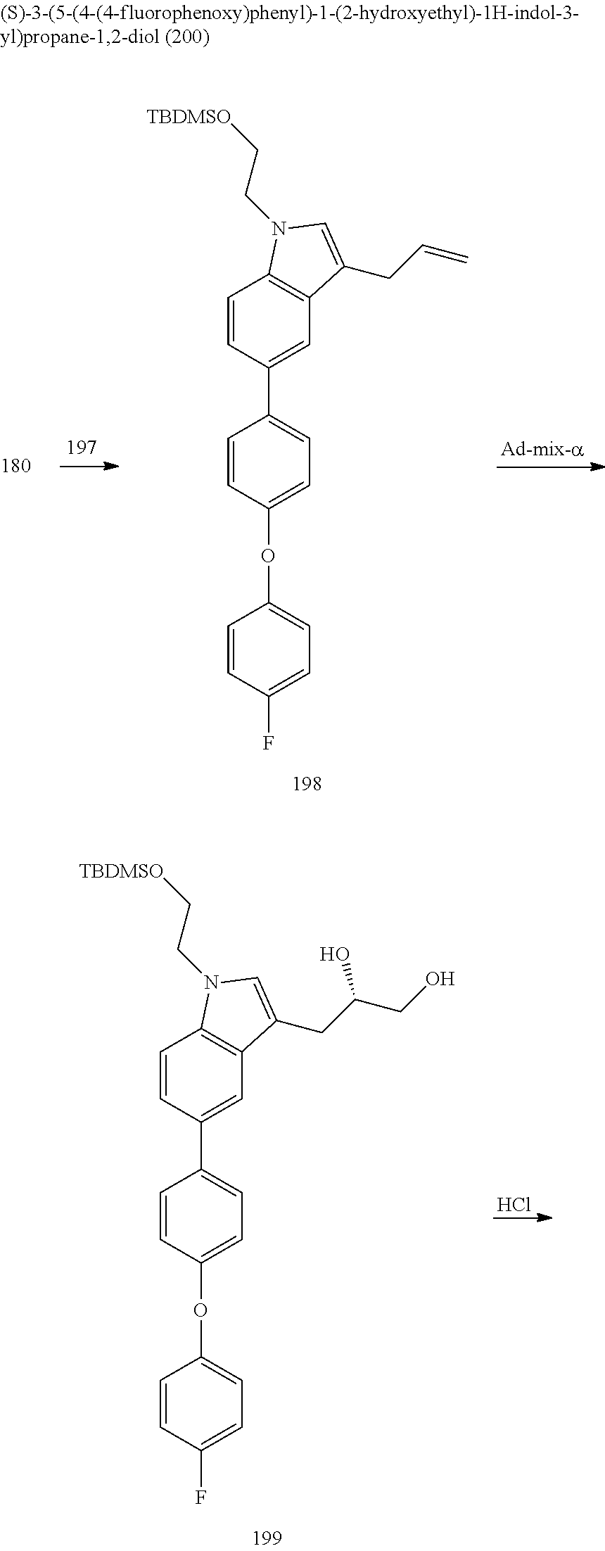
C1=CC(OC2=CC=C(F)C=C2)=CC=C1C1=CC2=C(C=C1)N(CC[TBDMSO])C=C2CC=C.Cl.C1=CC(OC2=CC=C(F)C=C2)=CC=C1C1=CC2=C(C=C1)N(CC[TBDMSO])C=C2CC(CO)O
